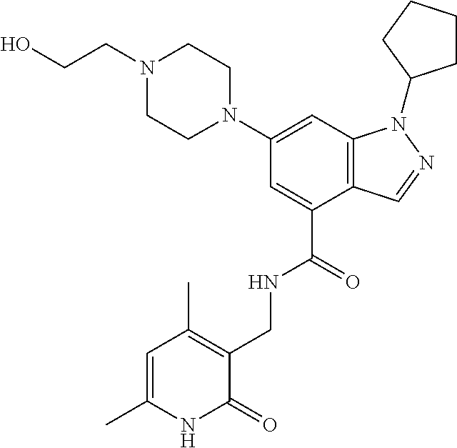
C12=C(C=C(N3CCN(CCO)CC3)C=C1C(NCC1=C(C)C=C(C)NC1=O)=O)N(C1CCCC1)N=C2
